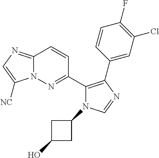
C12=NC=C([NC])N1N=C(C1=C(C3=CC(Cl)=C(F)C=C3)N=CN1C1CC(O)C1)C=C2
